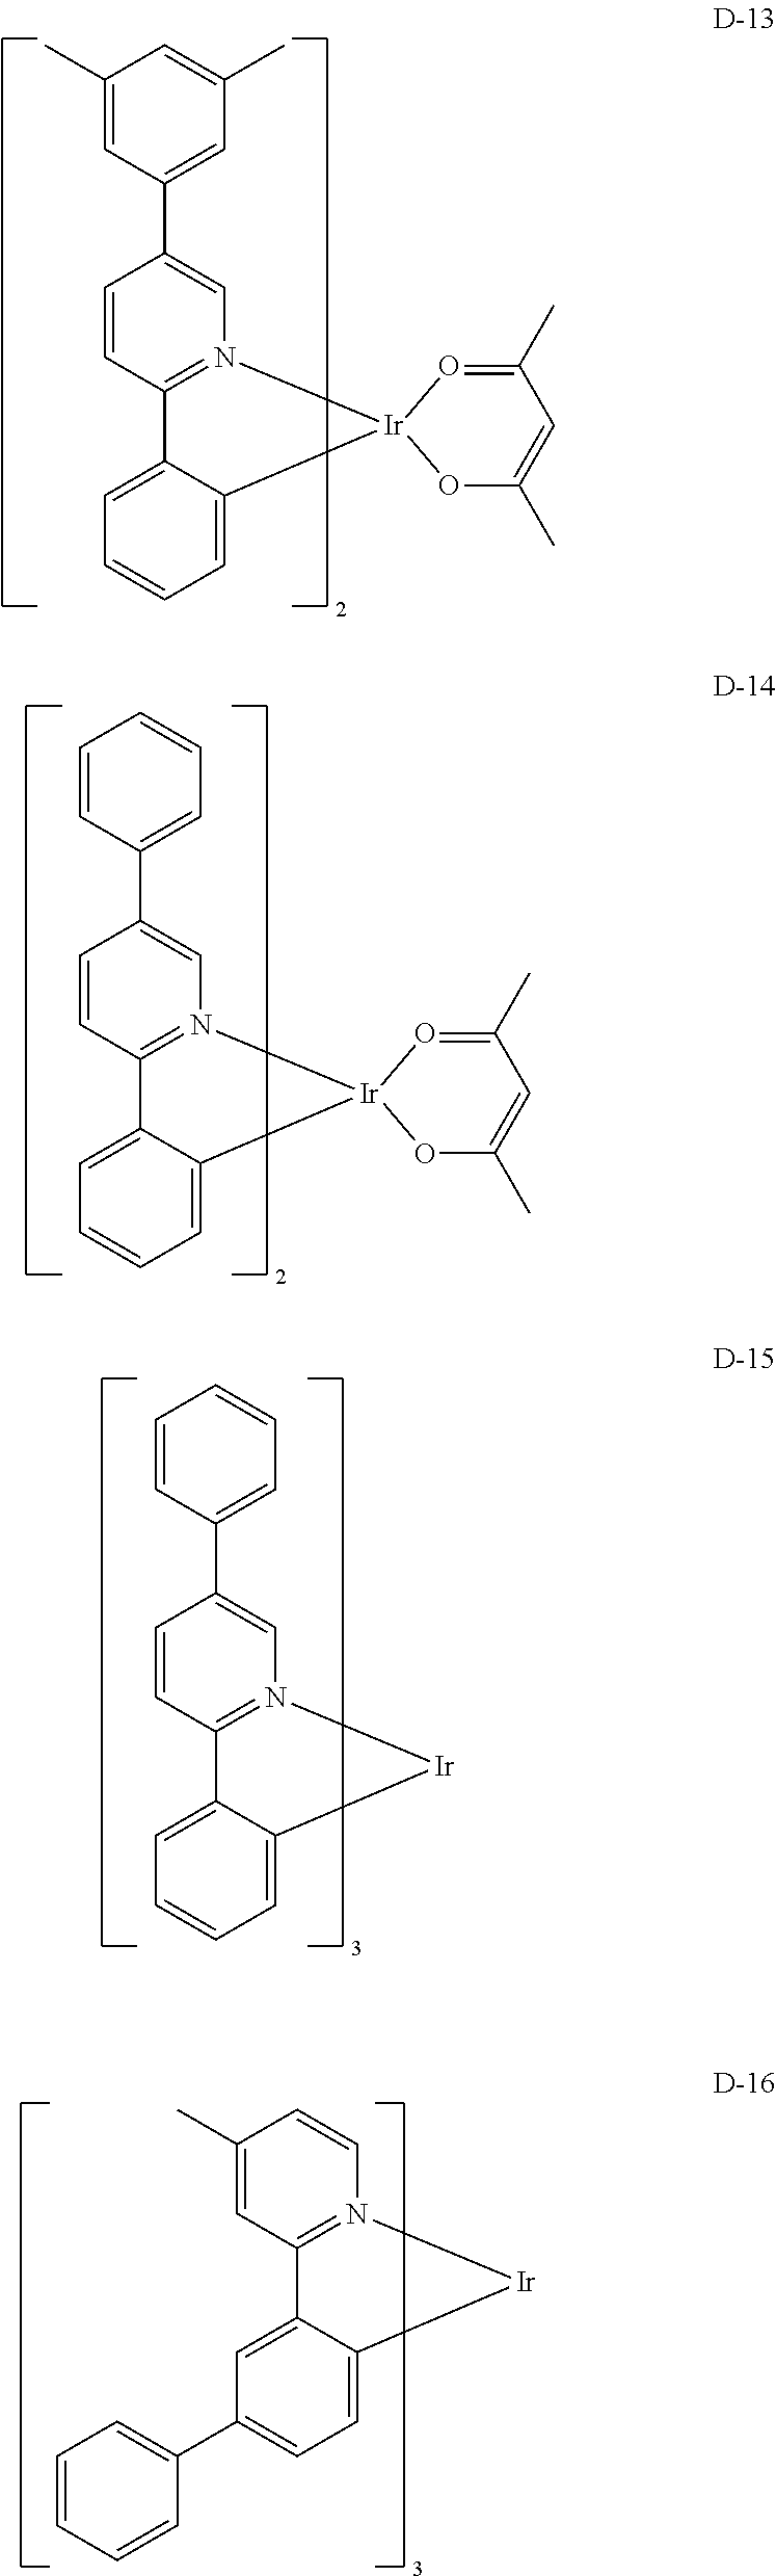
C1(C)=CC(C2=CN3=C(C=C2)C2=CC=CC=C2[Ir]32OC(C)=CC(C)=O2)=CC(C)=C1.C1=CC(C2=CN3=C(C=C2)C2=CC=CC=C2[Ir]32OC(C)=CC(C)=O2)=CC=C1.C1=CN2=C(C=C1C)C1=CC(C3=CC=CC=C3)=CC=C1[Ir]2.C1=CC(C2=CN3=C(C=C2)C2=CC=CC=C2[Ir]3)=CC=C1
